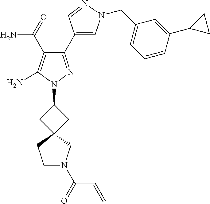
C1(C(N)=O)=C(N)N(C2CC3(C2)CCN(C(C=C)=O)C3)N=C1C1=CN(CC2=CC=CC(C3CC3)=C2)N=C1
